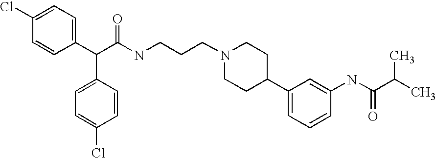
C(C(C1=CC=C(Cl)C=C1)C1=CC=C(Cl)C=C1)(NCCCN1CCC(C2=CC=CC(NC(C(C)C)=O)=C2)CC1)=O
